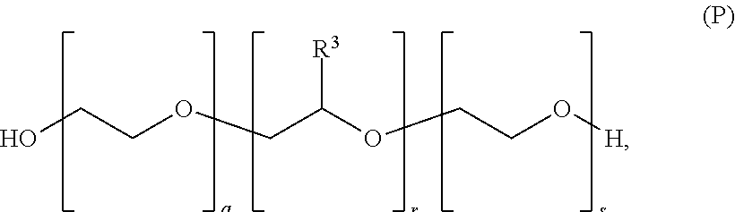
C(COCC(OCCO[H])[R3])O
